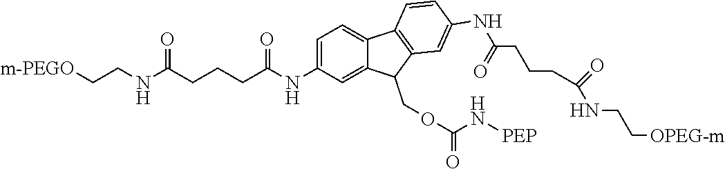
C1=C(NC(CCCC(=O)NCC[m-PEGO])=O)C=C2C(=C1)C1=C(C2COC(=O)N[PEP])C=C(NC(CCCC(=O)NCC[OPEG-m])=O)C=C1
